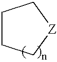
C1CC[Z]C1
